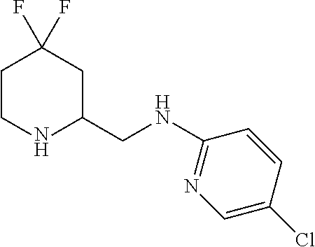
C1CNC(CNC2=NC=C(Cl)C=C2)CC1(F)F
